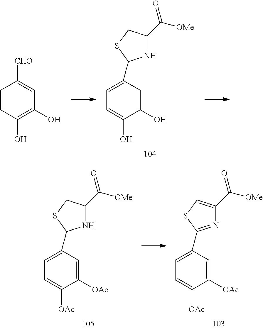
C1=C(C2NC(C([OMe])=O)CS2)C=C(O)C(O)=C1.C1=CC(O)=C(O)C=C1[CHO].C1=C(C2=NC(C([OMe])=O)=CS2)C=C([OAc])C([OAc])=C1.C1=C(C2NC(C([OMe])=O)CS2)C=C([OAc])C([OAc])=C1
